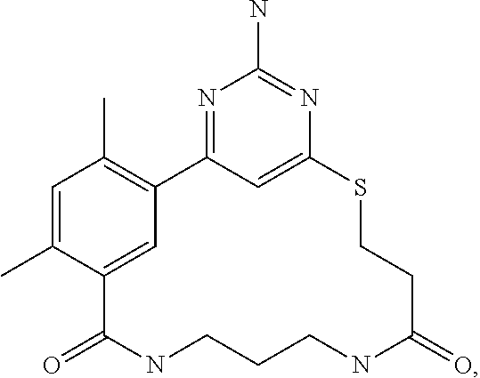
N1=C2C=C(N=C1N)SCCC(=O)NCCCNC(=O)C1=CC2=C(C)C=C1C
